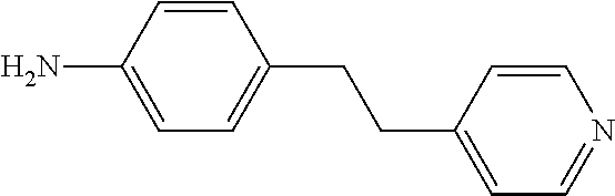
NC1=CC=C(CCC2=CC=NC=C2)C=C1
